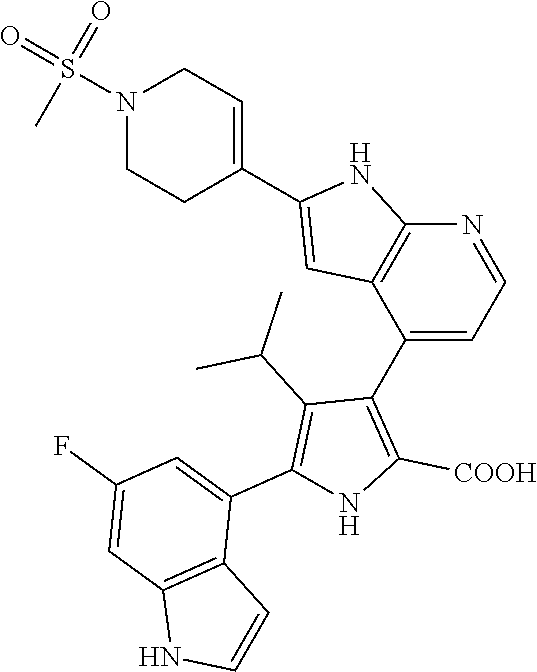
N1=CC=C(C2=C([COOH])NC(C3=CC(F)=CC4=C3C=CN4)=C2C(C)C)C2=C1NC(C1=CCN(S(=O)(=O)C)CC1)=C2
